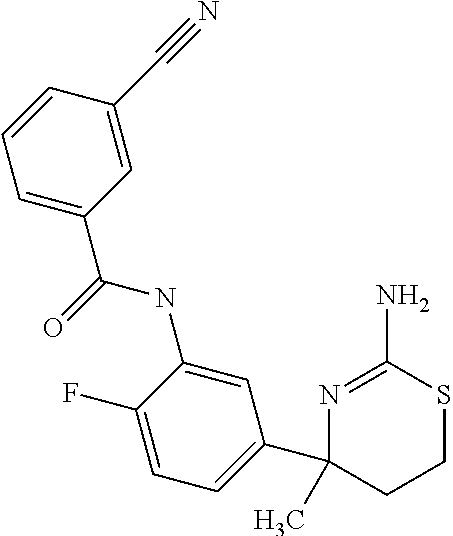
N1=C(N)SCCC1(C1=CC=C(F)C(NC(=O)C2=CC=CC(C#N)=C2)=C1)C
